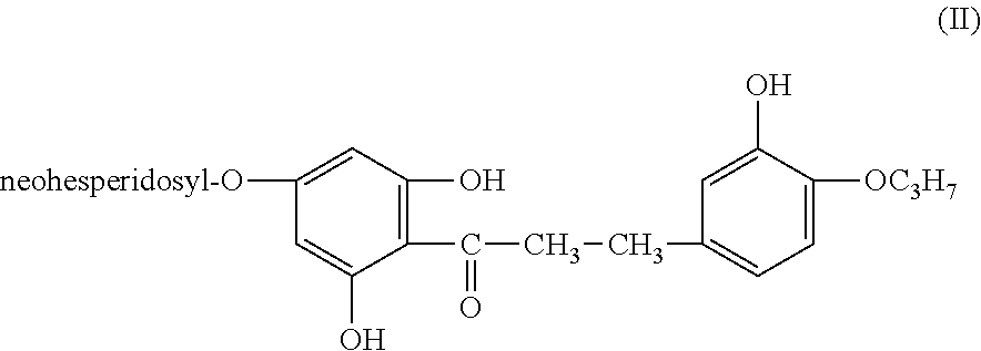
C1=C([neohesperidosyl-O])C=C(O)C(C(=O)CCC2=CC=C([OC3H7])C(O)=C2)=C1O
